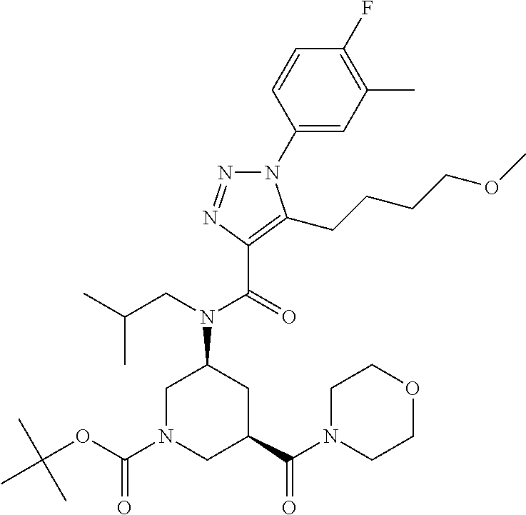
C1(N2N=NC(C(=O)N(CC(C)C)C3CN(C(OC(C)(C)C)=O)CC(C(N4CCOCC4)=O)C3)=C2CCCCOC)=CC(C)=C(F)C=C1
